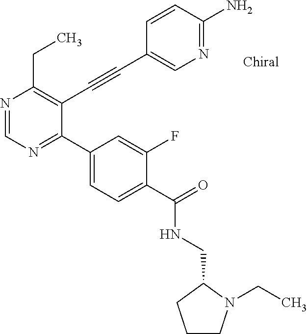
N1=CN=C(C2=CC=C(C(NCC3CCCN3CC)=O)C(F)=C2)C(C#CC2=CN=C(N)C=C2)=C1CC
